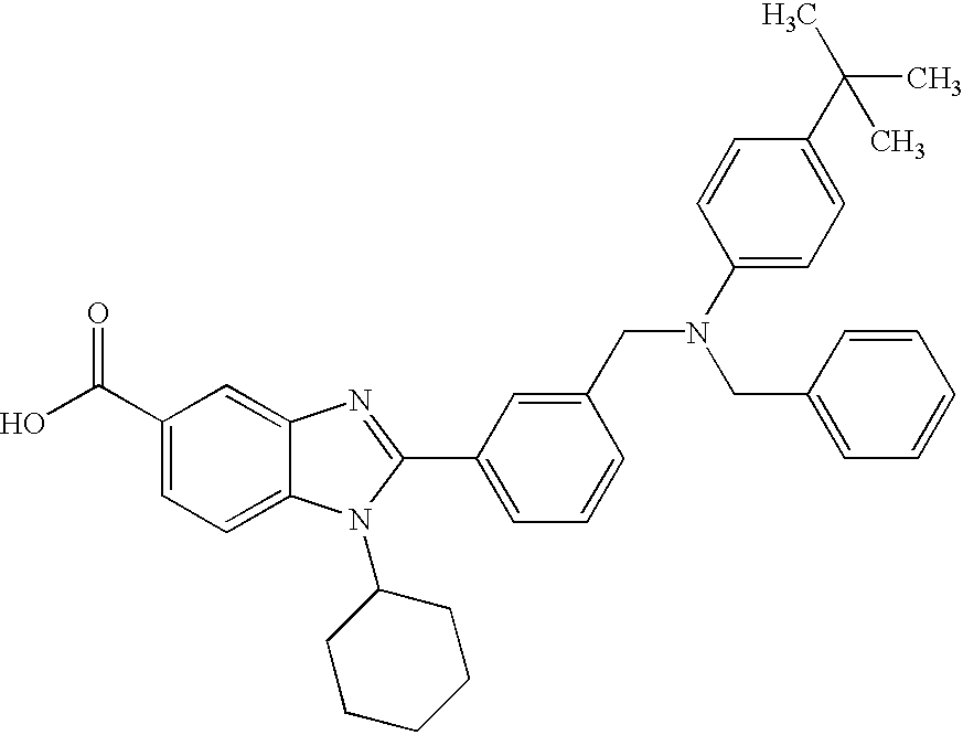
OC(C1=CC=C2C(=C1)N=C(C1=CC=CC(CN(C3=CC=C(C(C)(C)C)C=C3)CC3=CC=CC=C3)=C1)N2C1CCCCC1)=O
